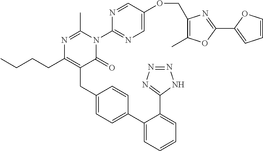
C1(C2=CC=C(CC3=C(CCCC)N=C(C)N(C4=NC=C(OCC5=C(C)OC(C6=CC=CO6)=N5)C=N4)C3=O)C=C2)=CC=CC=C1C1=NN=NN1
